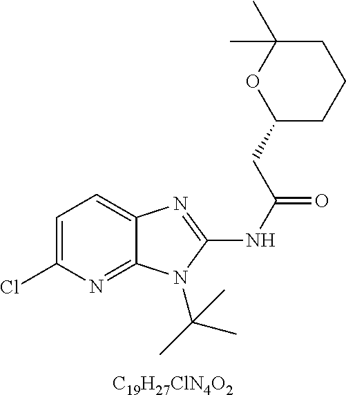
C1=C(Cl)N=C2C(=C1)N=C(NC(=O)CC1CCCC(C)(C)O1)N2C(C)(C)C.[C19H27ClN4O2]
